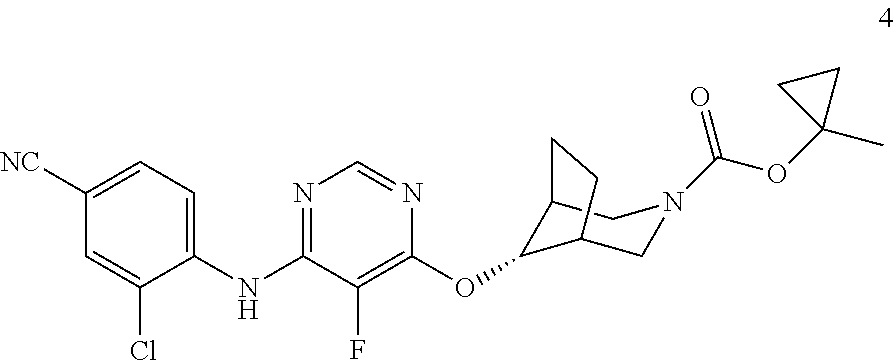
C1([NC])=CC=C(NC2=NC=NC(OC3C4CN(C(OC5(C)CC5)=O)CC3CC4)=C2F)C(Cl)=C1
